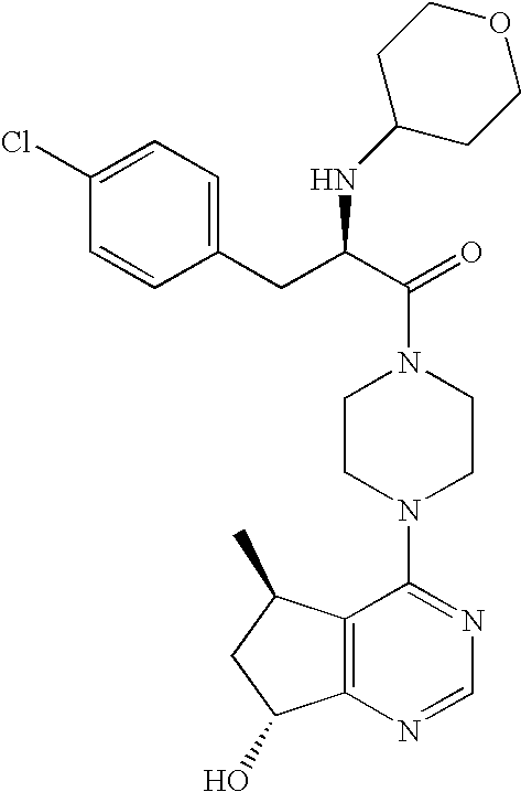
C(N1CCN(C2=NC=NC3=C2C(C)CC3O)CC1)(C(CC1=CC=C(Cl)C=C1)NC1CCOCC1)=O
